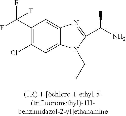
C1(C(F)(F)F)=C(Cl)C=C2C(=C1)N=C(C(C)N)N2CC
